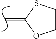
C=C1OCCS1
